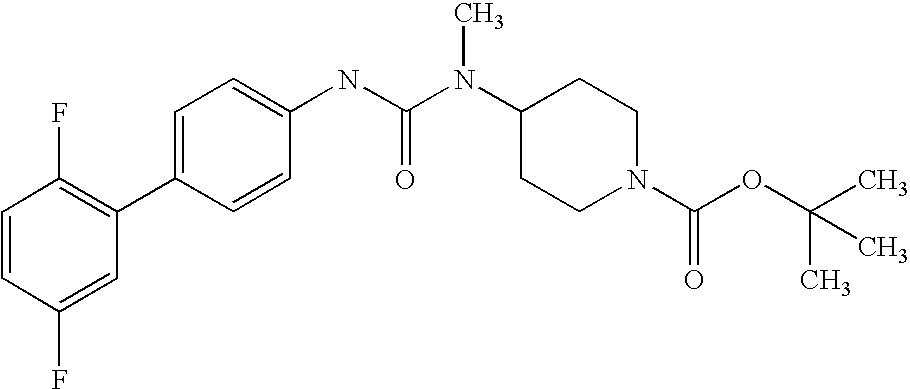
C1=CC(F)=CC(C2=CC=C(NC(N(C3CCN(C(OC(C)(C)C)=O)CC3)C)=O)C=C2)=C1F
